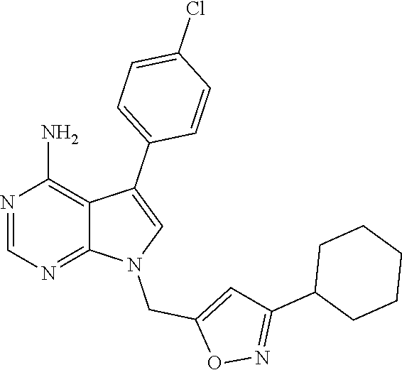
N1=CN=C2C(=C1N)C(C1=CC=C(Cl)C=C1)=CN2CC1=CC(C2CCCCC2)=NO1
